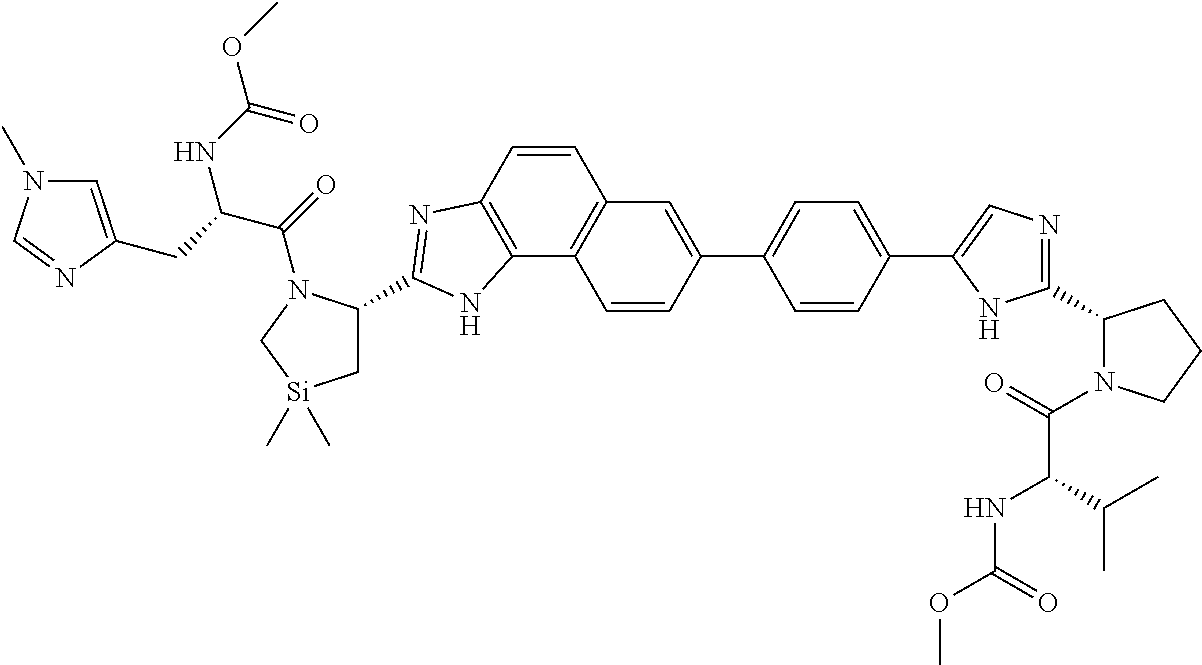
C1(C2=CC3=C(C4=C(C=C3)N=C(C3C[Si](C)(C)CN3C(=O)C(CC3=CN(C)C=N3)NC(OC)=O)N4)C=C2)=CC=C(C2=CN=C(C3N(C(=O)C(C(C)C)NC(OC)=O)CCC3)N2)C=C1
